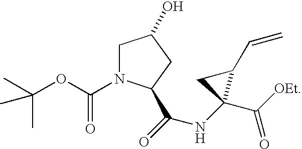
N(C1(C([OEt])=O)C(C=C)C1)C(=O)C1N(C(OC(C)(C)C)=O)CC(O)C1
